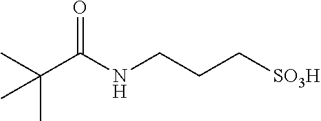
CC(C(NCCC[SO3H])=O)(C)C
